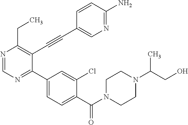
N1=CN=C(C2=CC=C(C(N3CCN(C(CO)C)CC3)=O)C(Cl)=C2)C(C#CC2=CN=C(N)C=C2)=C1CC
